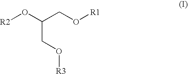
[R2]OC(CO[R1])CO[R3]
